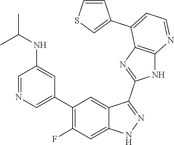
C1=NC=C(C2=C(F)C=C3C(=C2)C(C2=NC4=C(N2)N=CC=C4C2=CSC=C2)=NN3)C=C1NC(C)C
